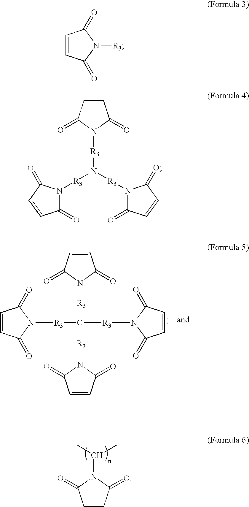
C1=CC(=O)N(C(C)C)C1=O.C1=CC(=O)N([R3]C([R3]N2C(=O)C=CC2=O)([R3]N2C(=O)C=CC2=O)[R3]N2C(=O)C=CC2=O)C1=O.C1=CC(=O)N([R3])C1=O.C1=CC(=O)N([R3]N([R3]N2C(=O)C=CC2=O)[R3]N2C(=O)C=CC2=O)C1=O
